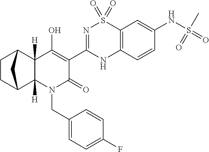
C1(O)=C(C2=NS(=O)(=O)C3=C(N2)C=CC(NS(C)(=O)=O)=C3)C(=O)N(CC2=CC=C(F)C=C2)C2([H])C3CCC(C12[H])C3
